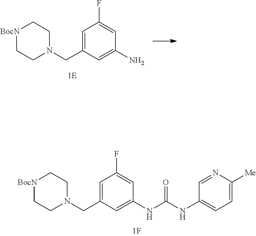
C1=C(CN2CC[BocN]CC2)C=C(N)C=C1F.C1=C(CN2CC[BocN]CC2)C=C(NC(NC2=CC=C([Me])N=C2)=O)C=C1F
